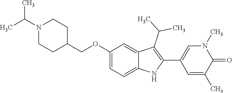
C(OC1=CC=C2C(=C1)C(C(C)C)=C(C1=CN(C)C(=O)C(C)=C1)N2)C1CCN(C(C)C)CC1
